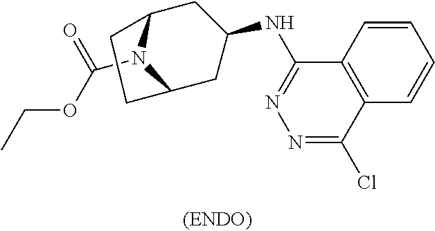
C12=C(C(Cl)=NN=C1NC1CC3N(C(OCC)=O)C(C1)CC3)C=CC=C2
